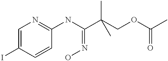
C1=C(I)C=CC(NC(C(COC(C)=O)(C)C)=NO)=N1
